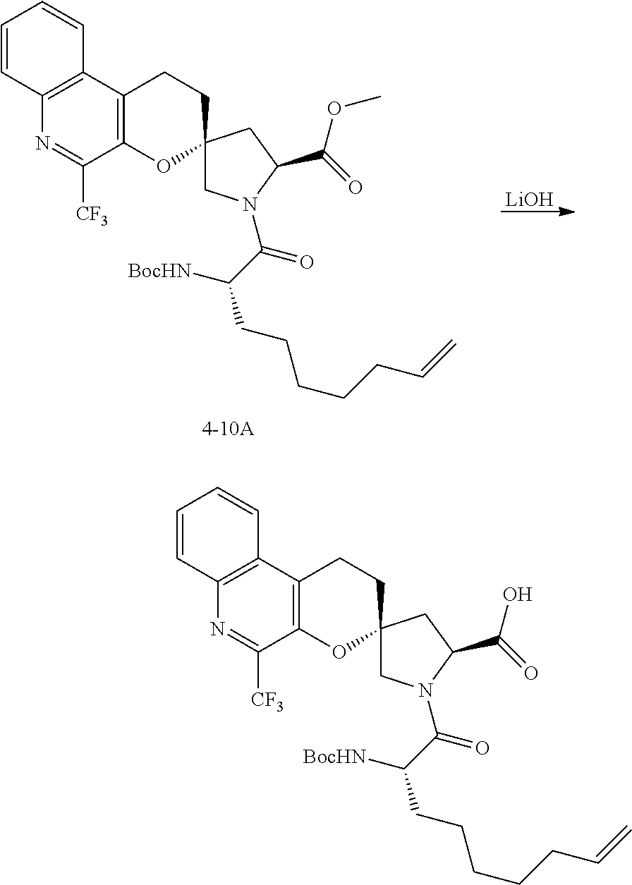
C12=C(C3=C(C([CF3])=N1)OC1(CC3)CN(C(=O)C(CCCCCC=C)[BocHN])C(C(=O)O)C1)C=CC=C2.C12=C(C3=C(C([CF3])=N1)OC1(CC3)CN(C(=O)C(CCCCCC=C)[BocHN])C(C(=O)OC)C1)C=CC=C2.[LiOH]
